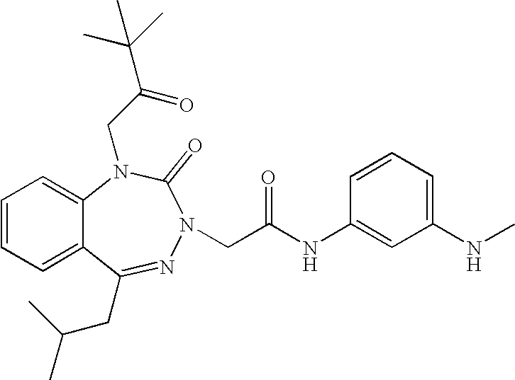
C1=CC=C2C(=C1)N(CC(C(C)(C)C)=O)C(=O)N(CC(NC1=CC(NC)=CC=C1)=O)N=C2CC(C)C
